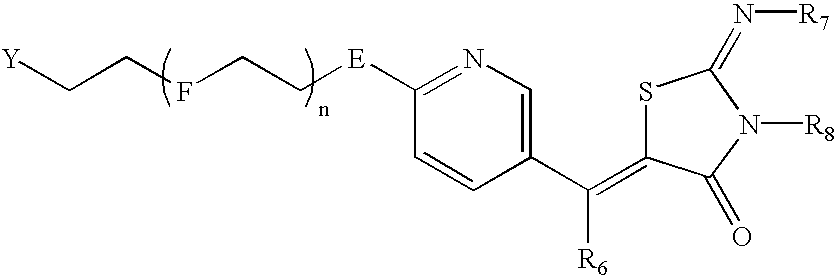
[Y]CCFCC[E]C1=NC=C(C([R6])=C2SC(=N[R7])N([R8])C2=O)C=C1
